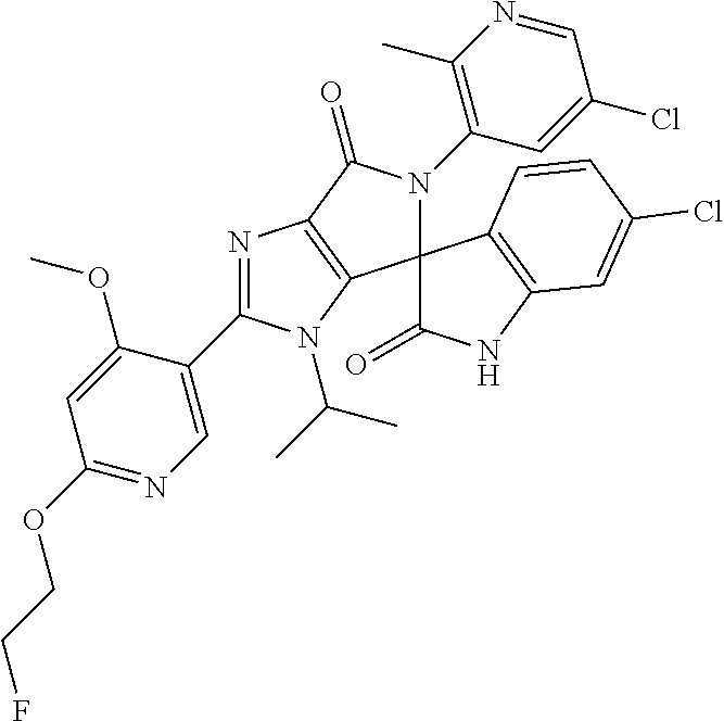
C1(OCCF)=NC=C(C2=NC3=C(C4(N(C5=C(C)N=CC(Cl)=C5)C3=O)C(=O)NC3=C4C=CC(Cl)=C3)N2C(C)C)C(OC)=C1
